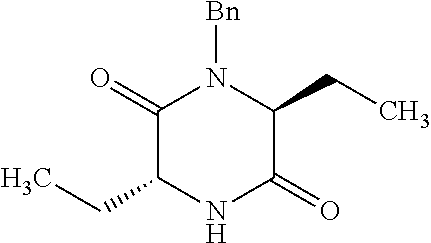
N1([Bn])C(=O)C(CC)NC(=O)C1CC
